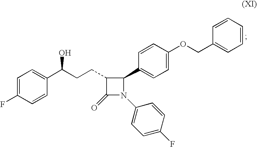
C1=C(F)C=CC(C(CCC2C(=O)N(C3=CC=C(F)C=C3)C2C2=CC=C(OCC3=CC=CC=C3)C=C2)O)=C1
